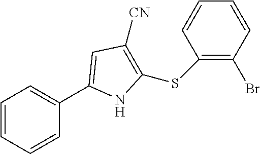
C1=CC=CC(C2=CC([CN])=C(SC3=C(Br)C=CC=C3)N2)=C1
